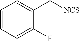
C1(F)=CC=CC=C1C[NCS]
